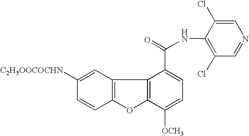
C12=C(C=C([C2H5OOCOCHN])C=C1)C1=C(O2)C([OCH3])=CC=C1C(=O)NC1=C(Cl)C=NC=C1Cl
